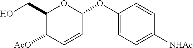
C1(CO)C([AcO])C=CC(OC2=CC=C([NHAc])C=C2)O1
